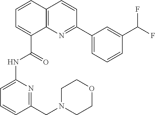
C1=CC2=C(C(C(=O)NC3=CC=CC(CN4CCOCC4)=N3)=C1)N=C(C1=CC=CC(C(F)F)=C1)C=C2
